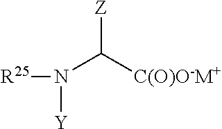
[Z]C([C(O)O-M+])N([Y])[R25]
